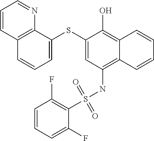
C1=C(SC2=CC=CC3=C2N=CC=C3)C(O)=C2C(=C1NS(C1=C(F)C=CC=C1F)(=O)=O)C=CC=C2
